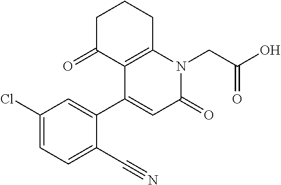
C1C(=O)C2=C(CC1)N(CC(O)=O)C(=O)C=C2C1=CC(Cl)=CC=C1C#N
